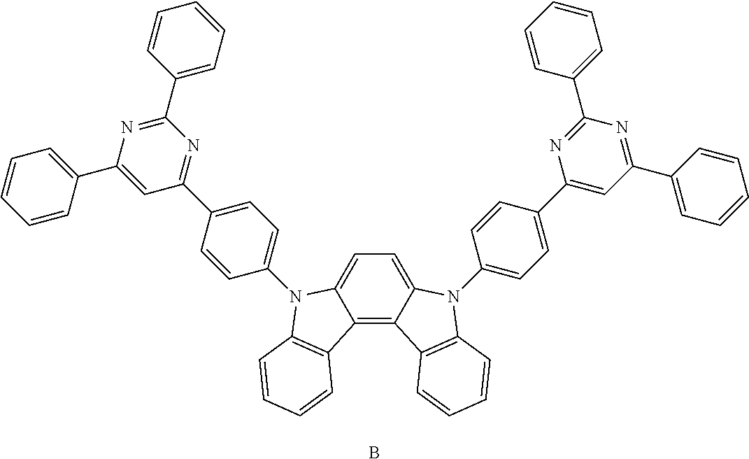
C12=C3C(=CC=C1N(C1=CC=C(C4=NC(C5=CC=CC=C5)=NC(C5=CC=CC=C5)=C4)C=C1)C1=C2C=CC=C1)N(C1=CC=C(C2=CC(C4=CC=CC=C4)=NC(C4=CC=CC=C4)=N2)C=C1)C1=C3C=CC=C1.B
